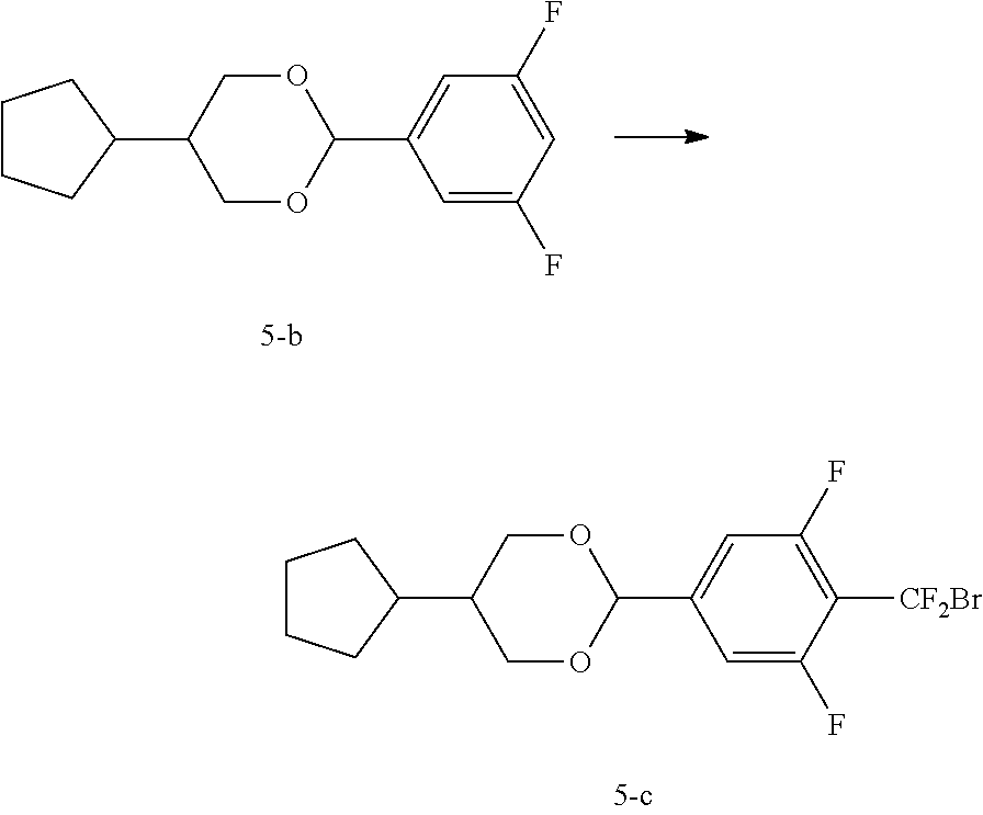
C1=C(F)C=C(F)C=C1C1OCC(C2CCCC2)CO1.C1=C(F)C([CF2Br])=C(F)C=C1C1OCC(C2CCCC2)CO1
